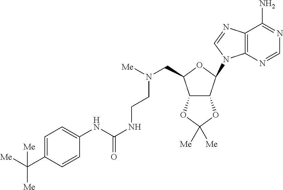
C12=C(N=CN1C1C3C(C(CN([Me])CCNC(NC4=CC=C(C([Me])([Me])[Me])C=C4)=O)O1)OC([Me])([Me])O3)C(N)=NC=N2
